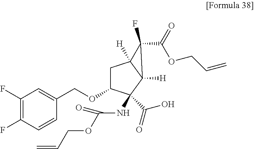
C1(F)=C(F)C=CC(COC2CC3([H])C([H])(C2(NC(=O)OCC=C)C(O)=O)C3(C(=O)OCC=C)F)=C1
